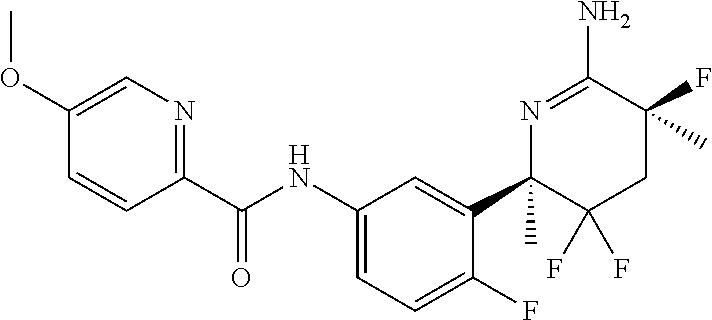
C1(OC)=CN=C(C(NC2=CC=C(F)C(C3(C)C(F)(F)CC(F)(C)C(N)=N3)=C2)=O)C=C1
